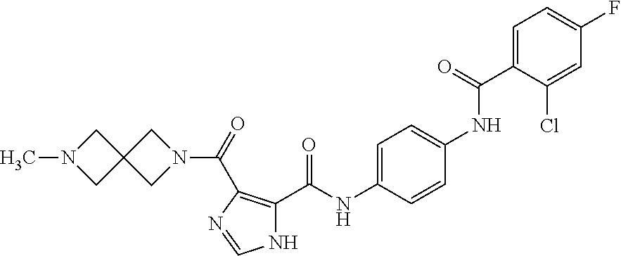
C1=C(C(NC2=CC=C(NC(C3=C(C(=O)N4CC5(C4)CN(C)C5)N=CN3)=O)C=C2)=O)C(Cl)=CC(F)=C1
